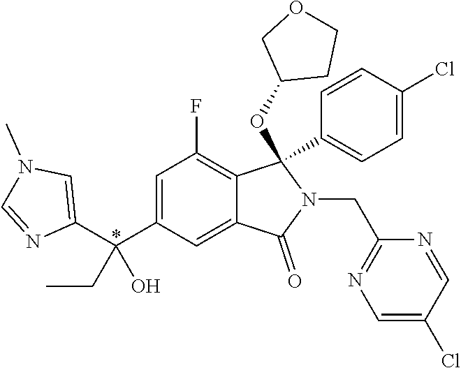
C1(C(C2=CC(F)=C3C(=C2)C(=O)N(CC2=NC=C(Cl)C=N2)C3(C2=CC=C(Cl)C=C2)OC2CCOC2)(CC)O)=CN(C)C=N1
